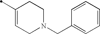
C1(C)=CCN(CC2=CC=CC=C2)CC1
